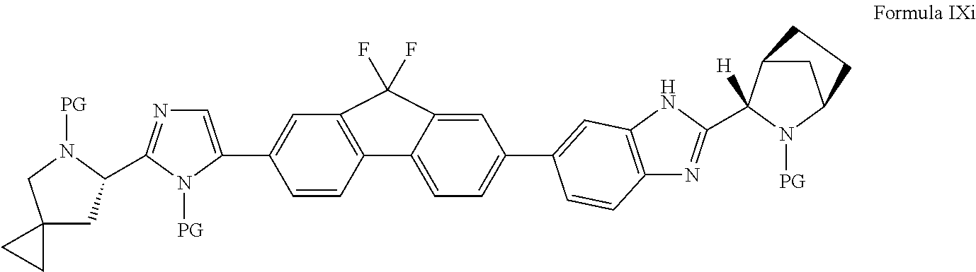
C1=CC2=C(C=C1C1=CN=C(C3CC4(CN3[PG])CC4)N1[PG])C(F)(F)C1=CC(C3=CC4=C(N=C(C5([H])C6CC(N5[PG])CC6)N4)C=C3)=CC=C21
